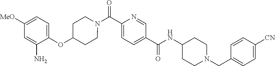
N(C(C1=CC=C(C(=O)N2CCC(OC3=CC=C([OMe])C=C3N)CC2)N=C1)=O)C1CCN(CC2=CC=C([CN])C=C2)CC1
